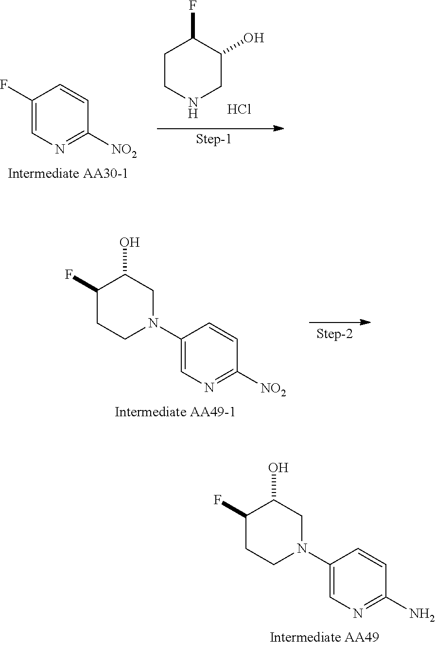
C1=CC(F)=CN=C1[NO2].C1CNCC(O)C1F.Cl.C1=CC(N2CC(O)C(F)CC2)=CN=C1N.C1=CC(N2CC(O)C(F)CC2)=CN=C1[NO2]
